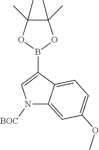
N1([BOC])C2=CC(OC)=CC=C2C(B2OC(C)(C)C(C)(C)O2)=C1
